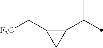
C1(C(C)C)C(C[F3C])C1
